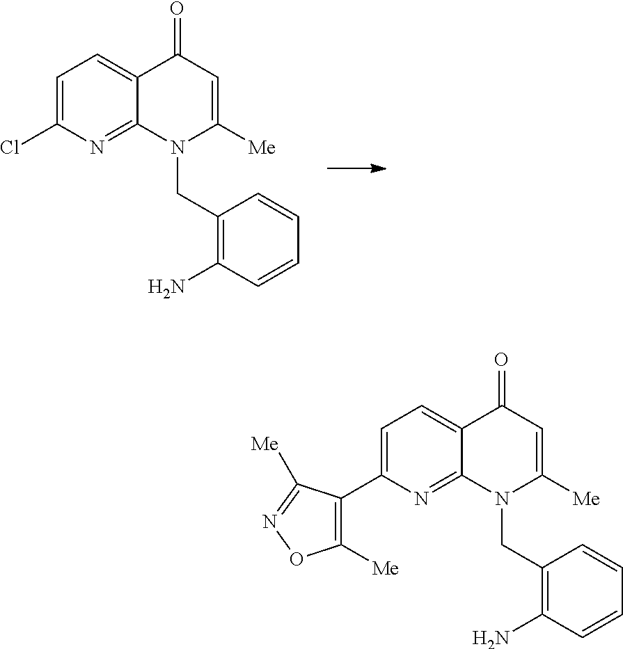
ClC1=CC=C2C(=N1)N(CC1=C(N)C=CC=C1)C([Me])=CC2=O.C1([Me])=C(C2=CC=C3C(=N2)N(CC2=C(N)C=CC=C2)C([Me])=CC3=O)C([Me])=NO1
